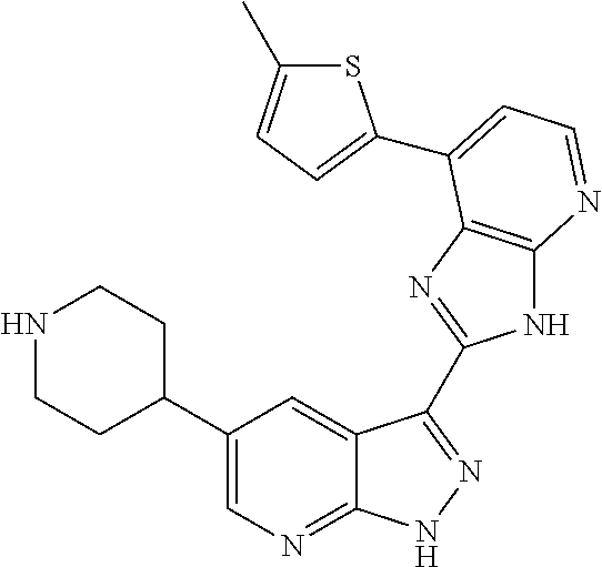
C1(C2CCNCC2)=CN=C2C(=C1)C(C1=NC3=C(N1)N=CC=C3C1=CC=C(C)S1)=NN2
